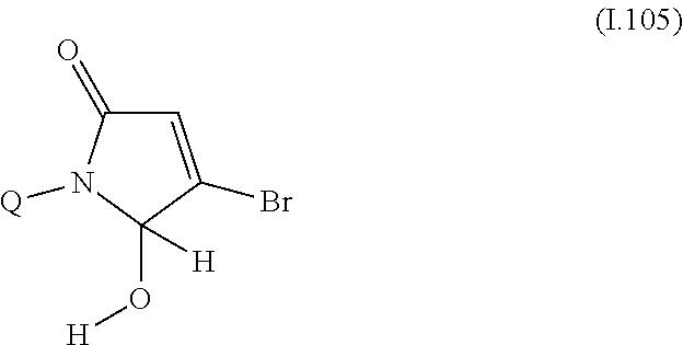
C1(=O)C=C(Br)C(O[H])([H])N1[Q]
